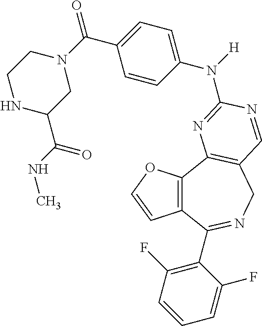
C12=C(C3=C(CN=C1C1=C(F)C=CC=C1F)C=NC(N(C1=CC=C(C(=O)N4CCNC(C(NC)=O)C4)C=C1)[H])=N3)OC=C2
